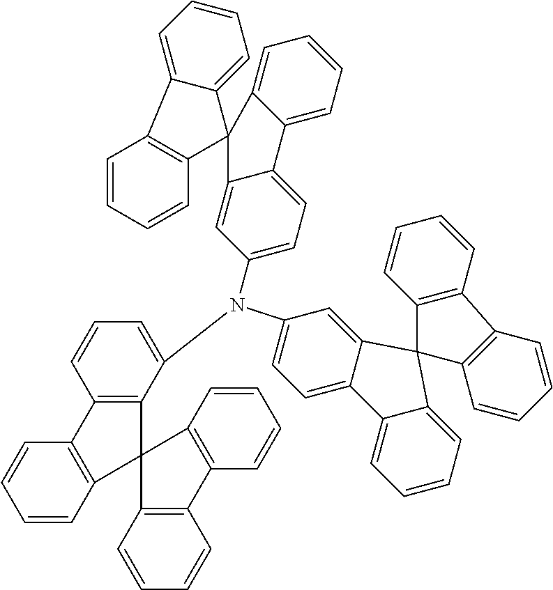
C12=CC=C(N(C3=CC=C4C(=C3)C3(C5=CC=CC=C45)C4=CC=CC=C4C4=C3C=CC=C4)C3=CC=CC4=C3C3(C5=C4C=CC=C5)C4=C(C=CC=C4)C4=C3C=CC=C4)C=C1C1(C3=CC=CC=C23)C2=C(C3=C1C=CC=C3)C=CC=C2
